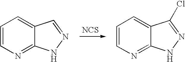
C1=CN=C2C(=C1)C(Cl)=NN2.C1=CN=C2C(=C1)C=NN2.[NCS]
